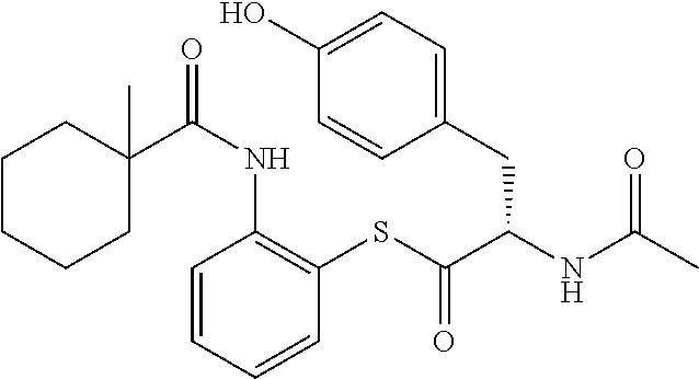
C1C(C(NC2=C(SC(=O)C(NC(C)=O)CC3=CC=C(O)C=C3)C=CC=C2)=O)(C)CCCC1
